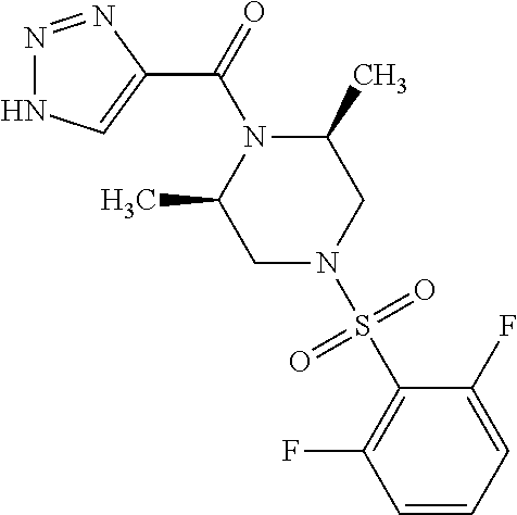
N1=NC(C(=O)N2C(C)CN(S(C3=C(F)C=CC=C3F)(=O)=O)CC2C)=CN1
